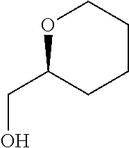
C(C1CCCCO1)O
